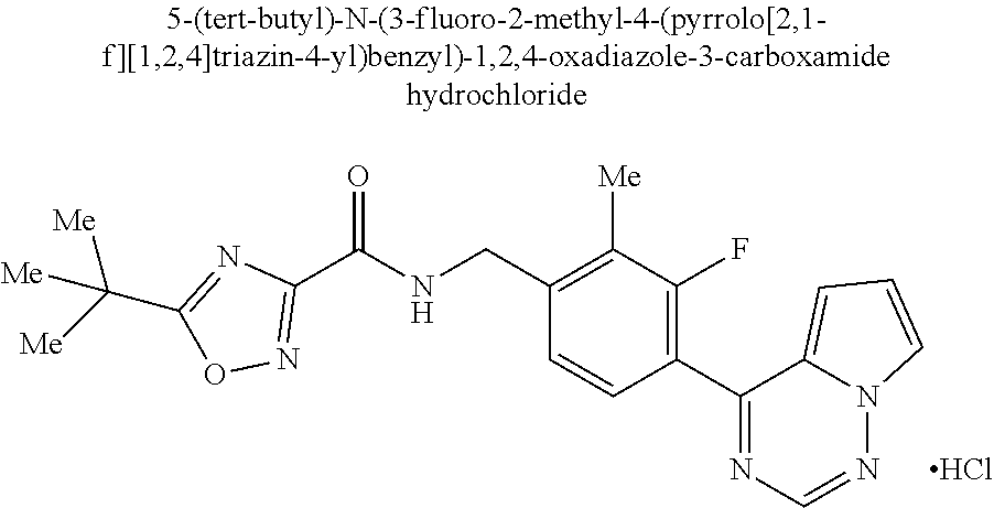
C1(C(NCC2=C([Me])C(F)=C(C3=NC=NN4C3=CC=C4)C=C2)=O)=NOC(C([Me])([Me])[Me])=N1.Cl
